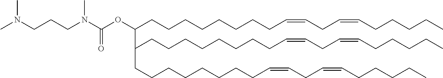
CN(C)CCCN(C(OC(CCCCCCCCC=CCC=CCCCCC)C(CCCCCCCCC=CCC=CCCCCC)CCCCCCCCC=CCC=CCCCCC)=O)C
